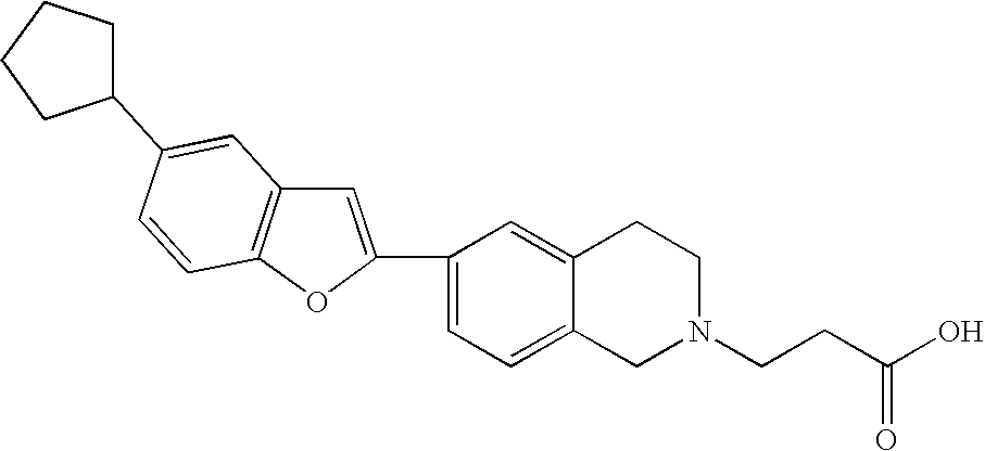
C1CCCC1C1=CC2=C(OC(C3=CC=C4C(=C3)CCN(CCC(O)=O)C4)=C2)C=C1
